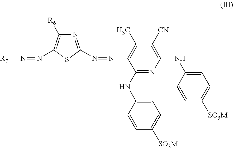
C1(NC2=CC=C([SO3M])C=C2)=NC(NC2=CC=C([SO3M])C=C2)=C([CN])C(C)=C1N=NC1=NC([R6])=C(N=N[R7])S1
